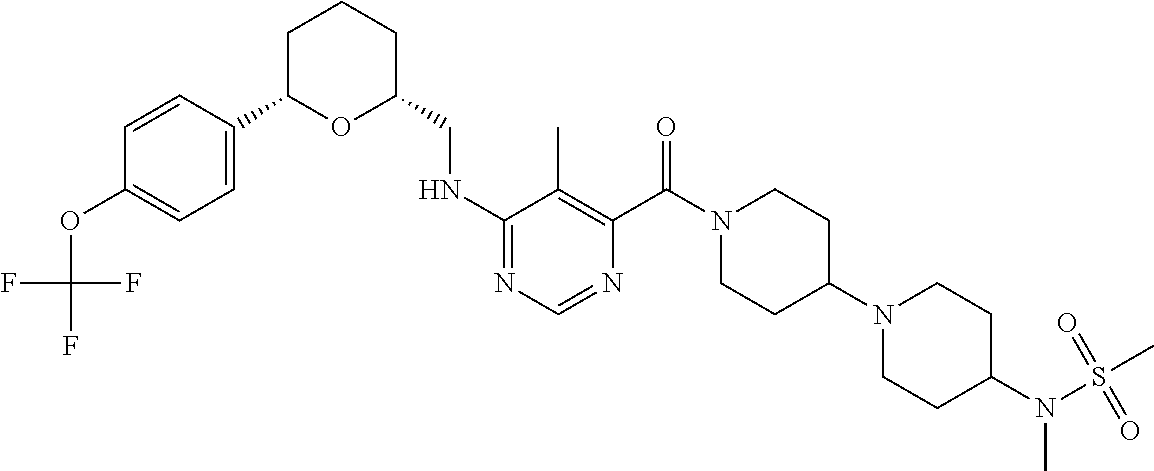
N(C1=NC=NC(C(N2CCC(N3CCC(N(S(=O)(C)=O)C)CC3)CC2)=O)=C1C)CC1CCCC(C2=CC=C(OC(F)(F)F)C=C2)O1
